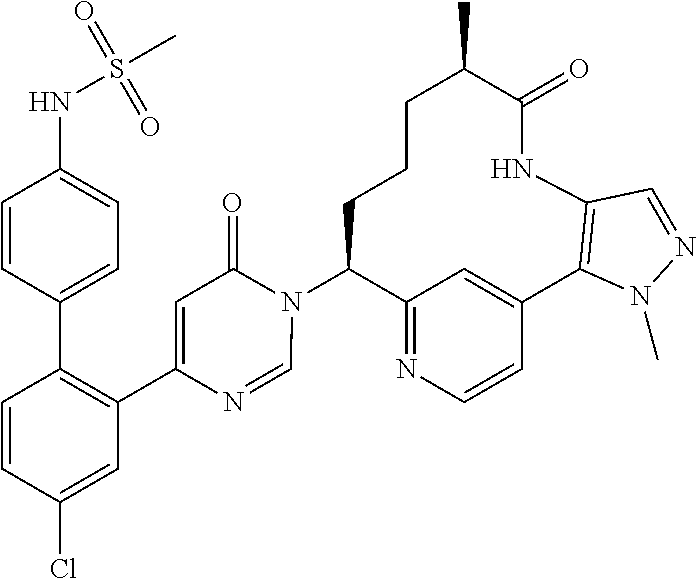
C12=NC=CC(=C1)C1=C(NC(=O)C(C)CCCC2N2C(=O)C=C(C3=C(C4=CC=C(NS(C)(=O)=O)C=C4)C=CC(Cl)=C3)N=C2)C=NN1C
